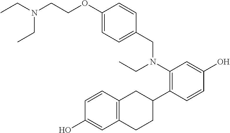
CCN(CC)CCOC1=CC=C(CN(CC)C2=C(C3CC4=C(CC3)C=C(O)C=C4)C=CC(O)=C2)C=C1
